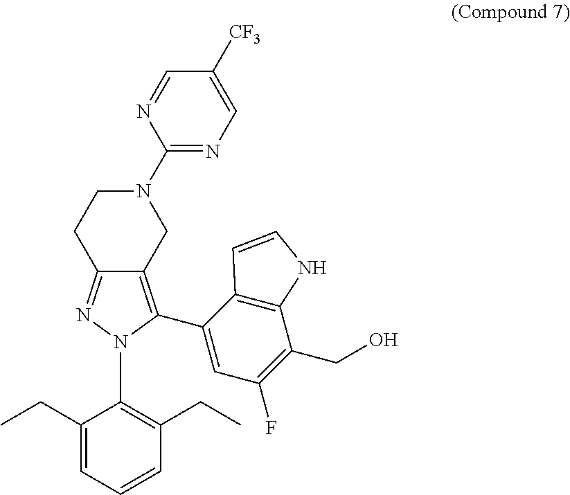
C1(N2CCC3=NN(C4=C(CC)C=CC=C4CC)C(C4=CC(F)=C(CO)C5=C4C=CN5)=C3C2)=NC=C([CF3])C=N1
